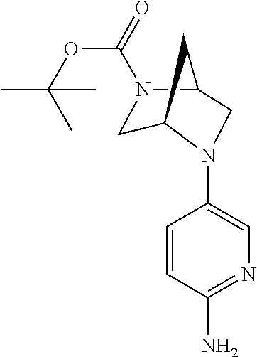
C1=CC(N)=NC=C1N1C2CN(C(OC(C)(C)C)=O)C(C1)C2
